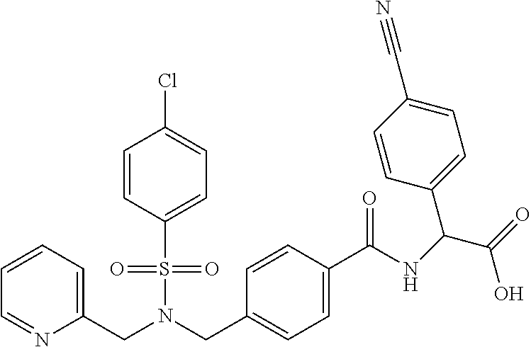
C1=CC=C(CN(S(=O)(=O)C2=CC=C(Cl)C=C2)CC2=CC=C(C(=O)NC(C(=O)O)C3=CC=C(C#N)C=C3)C=C2)N=C1
